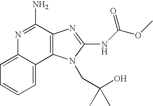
C12=CC=CC=C1C1=C(C(N)=N2)N=C(NC(OC)=O)N1CC(O)(C)C
